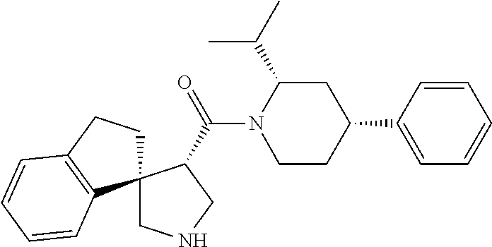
C(C1CNCC12CCC1=C2C=CC=C1)(N1C(C(C)C)CC(C2=CC=CC=C2)CC1)=O
